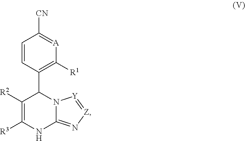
C1=CC(C2N3C(=N[Z]=[Y]3)NC([R3])=C2[R2])=C([R1])[A]=C1[CN]
